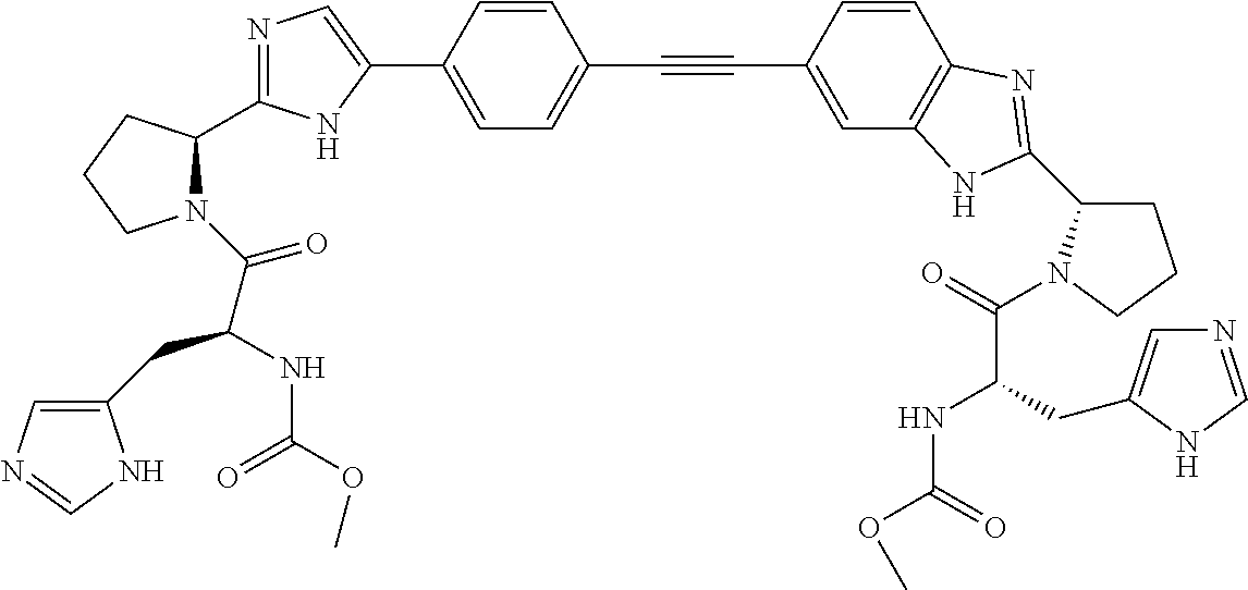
C1=C(C2=CN=C(C3N(C(C(CC4=CN=CN4)NC(=O)OC)=O)CCC3)N2)C=CC(C#CC2=CC3=C(C=C2)N=C(C2CCCN2C(=O)C(NC(=O)OC)CC2=CN=CN2)N3)=C1
